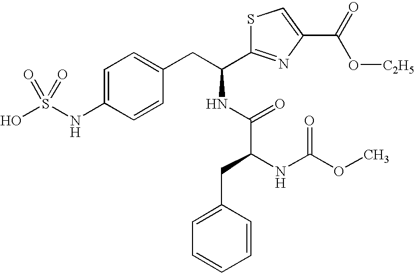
C1=C(NS(O)(=O)=O)C=CC(CC(NC(C(NC(OC)=O)CC2=CC=CC=C2)=O)C2=NC(C(=O)O[C2H5])=CS2)=C1
